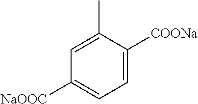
C1(C)=CC([NaOOC])=CC=C1[COONa]
